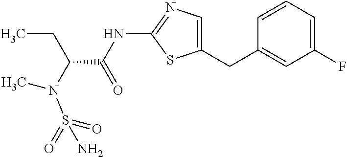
C(C(=O)NC1=NC=C(CC2=CC(F)=CC=C2)S1)(N(C)S(N)(=O)=O)CC
